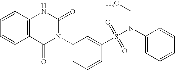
C12=C(C=CC=C1)NC(=O)N(C1=CC=CC(S(N(C3=CC=CC=C3)CC)(=O)=O)=C1)C2=O
